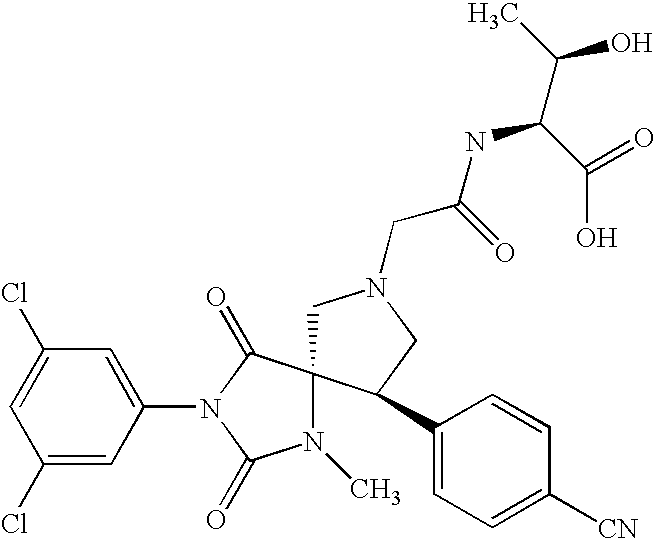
C1(Cl)=CC(N2C(=O)N(C)C3(C2=O)CN(CC(=O)NC(C(C)O)C(O)=O)CC3C2=CC=C([CN])C=C2)=CC(Cl)=C1
